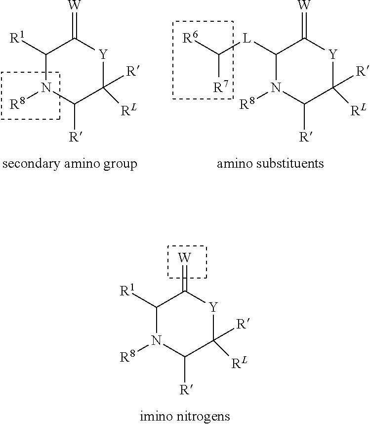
C1([R1])N([R8])C([R])C([R])([RL])[Y]C1=[W].C1([R1])N([R8])C([R])C([R])([RL])[Y]C1=[W].C1([L]C([R6])[R7])N([R8])C([R])C([R])([RL])[Y]C1=[W]
